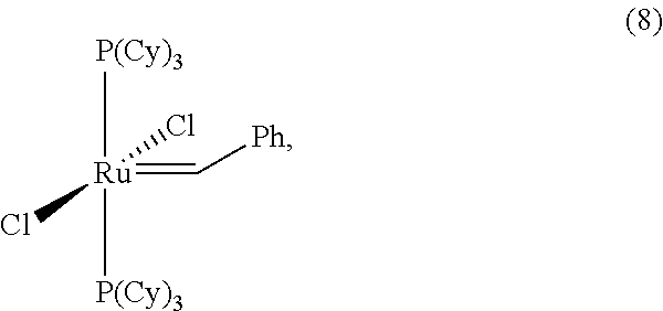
[P(Cy)3][Ru]([P(Cy)3])(Cl)(=C[Ph])Cl
